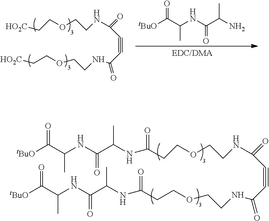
C(COCCNC(=O)C#CC(=O)NCCOCCC(NC(C(NC(C([tBuO])=O)C)=O)C)=O)C(NC(C(NC(C([tBuO])=O)C)=O)C)=O.[HO2C]CCOCCNC(=O)C#CC(=O)NCCOCC[HO2C].O=C(C(NC(C(N)C)=O)C)[tBuO]
